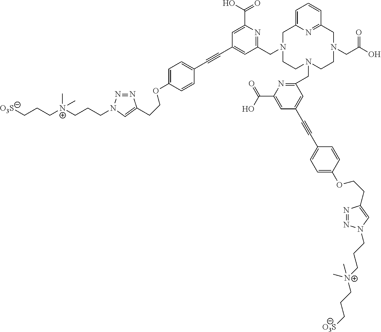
C(N1CCN(CC2=NC(C(=O)O)=CC(C#CC3=CC=C(OCCC4=CN(CCC[N+](CCC[O3S])(C)C)N=N4)C=C3)=C2)CCN(CC(O)=O)CC2=NC(=CC=C2)C1)C1=NC(C(O)=O)=CC(C#CC2=CC=C(OCCC3=CN(CCC[N+](CCC[O3S])(C)C)N=N3)C=C2)=C1
